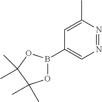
N1=NC(C)=CC(B2OC(C)(C)C(C)(C)O2)=C1
